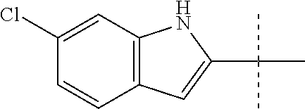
C12=C(C=CC(Cl)=C1)C=C(C(C)(C)C)N2
